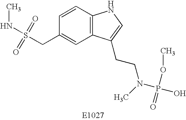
CNS(CC1=CC2=C(C=C1)NC=C2CCN(P(O)(=O)OC)C)(=O)=O
